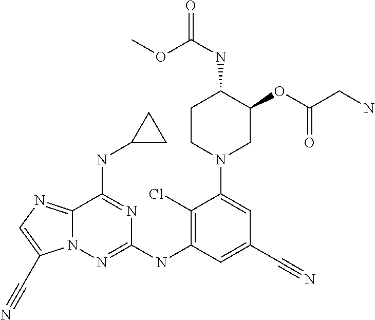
C12=NC=C(C#N)N1N=C(NC1=C(Cl)C(N3CC(OC(CN)=O)C(NC(=O)OC)CC3)=CC(C#N)=C1)N=C2NC1CC1
